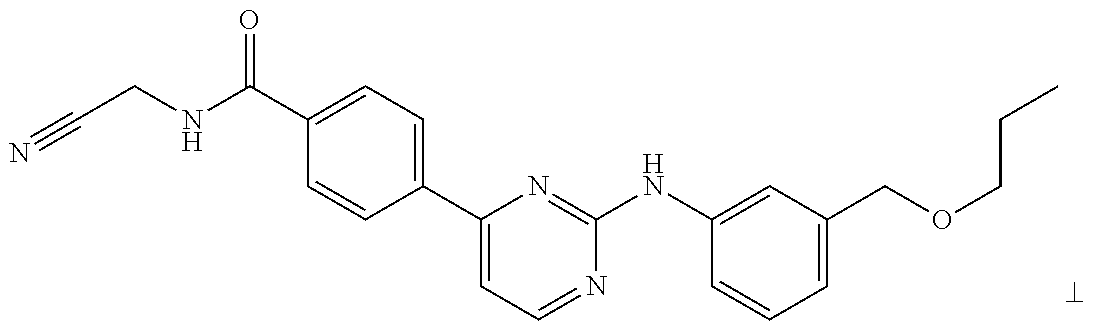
N#CCNC(C1=CC=C(C2=CC=NC(NC3=CC(COCCC)=CC=C3)=N2)C=C1)=O
